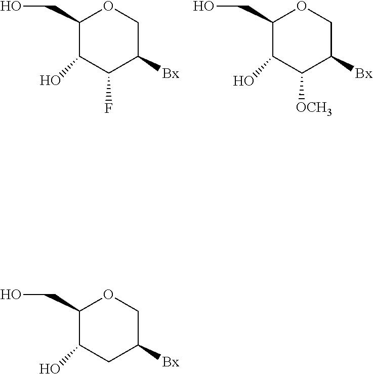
C(C1C(O)C(F)C([Bx])CO1)O.C(C1C(O)C([OCH3])C([Bx])CO1)O.C(C1C(O)CC([Bx])CO1)O
